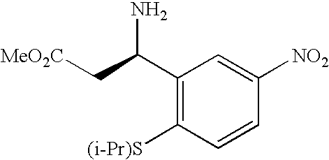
NC(C[MeO2C])C1=C([(i-Pr)S])C=CC([NO2])=C1
